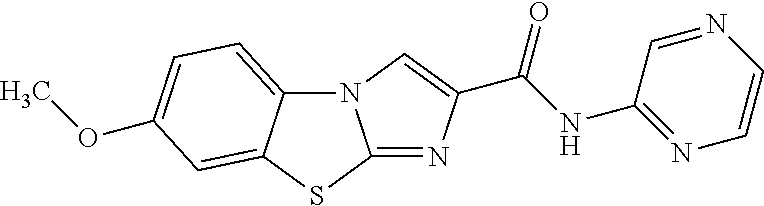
N12C3=CC=C(OC)C=C3SC1=NC(C(NC1=NC=CN=C1)=O)=C2
